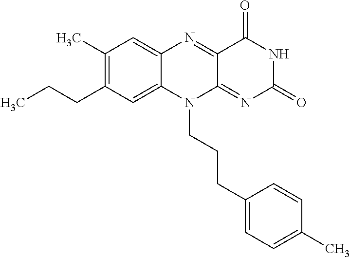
C1(C)=C(CCC)C=C2C(=C1)N=C1C(=NC(=O)NC1=O)N2CCCC1=CC=C(C)C=C1
